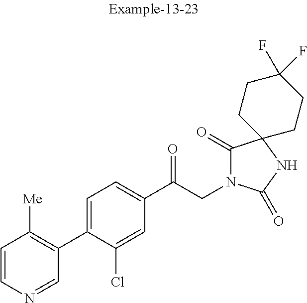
C1=CN=CC(C2=CC=C(C(CN3C(=O)C4(NC3=O)CCC(F)(F)CC4)=O)C=C2Cl)=C1[Me]
